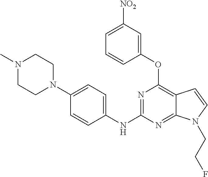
N1(C)CCN(C2=CC=C(NC3=NC(OC4=CC([NO2])=CC=C4)=C4C(=N3)N(CCF)C=C4)C=C2)CC1
